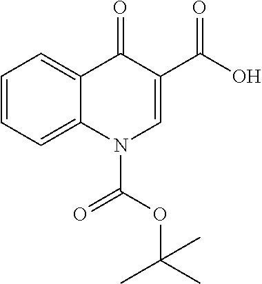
C1=CC=C2C(=C1)C(=O)C(C(O)=O)=CN2C(OC(C)(C)C)=O
